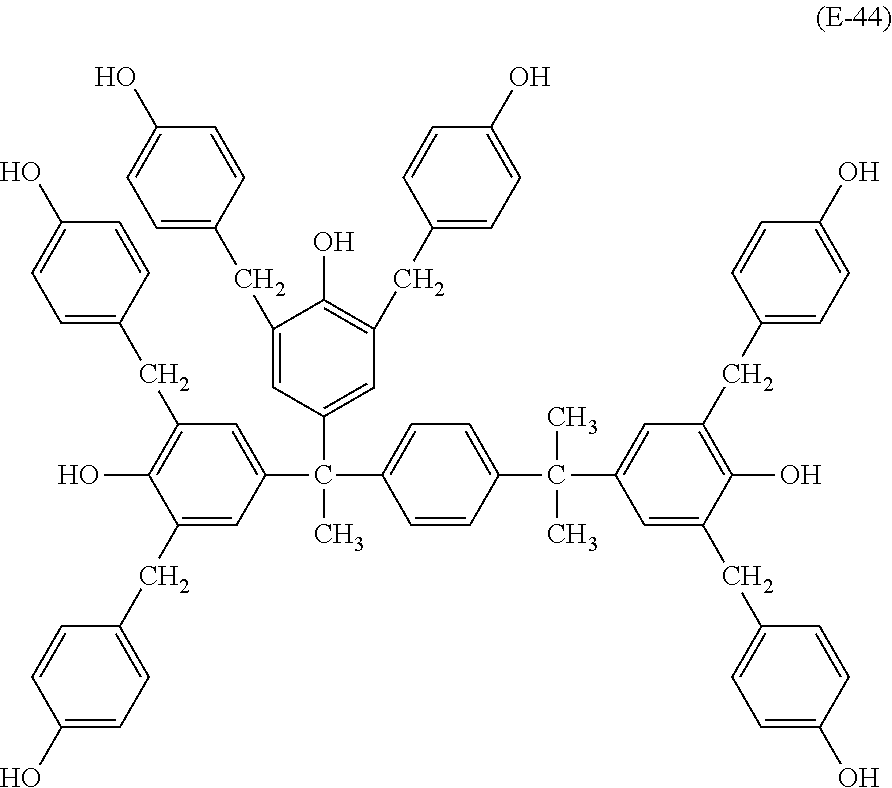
C1=CC(C(C2=CC(CC3=CC=C(O)C=C3)=C(O)C(CC3=CC=C(O)C=C3)=C2)(C)C)=CC=C1C(C1=CC(CC2=CC=C(O)C=C2)=C(O)C(CC2=CC=C(O)C=C2)=C1)(C1=CC(CC2=CC=C(O)C=C2)=C(O)C(CC2=CC=C(O)C=C2)=C1)C
